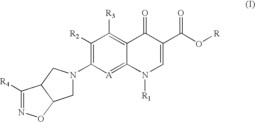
C1(N2CC3C(C2)C([R4])=NO3)=C([R2])C([R3])=C2C(=[A]1)N([R1])C=C(C(O[R])=O)C2=O
